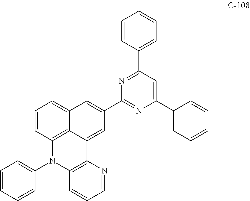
C1=CC2=C3C(=C1)C=C(C1=NC(C4=CC=CC=C4)=CC(C4=CC=CC=C4)=N1)C=C3C1=C(N2C2=CC=CC=C2)C=CC=N1
